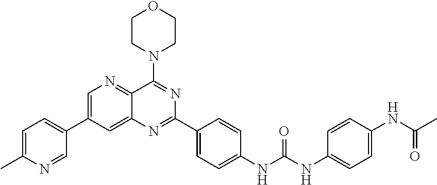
C1=C(C)N=CC(C2=CN=C3C(=C2)N=C(C2=CC=C(NC(NC4=CC=C(NC(C)=O)C=C4)=O)C=C2)N=C3N2CCOCC2)=C1
